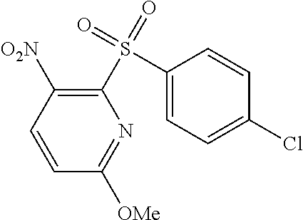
C1(S(=O)(C2=CC=C(Cl)C=C2)=O)=C([O2N])C=CC([OMe])=N1
